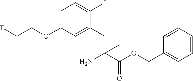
C1=C(OCCF)C=C(CC(C(OCC2=CC=CC=C2)=O)(N)C)C(I)=C1
